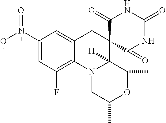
C1(N(O)=O)=CC(F)=C2C(=C1)CC1(C3([H])N2CC(C)OC3C)C(=O)NC(=O)NC1=O
